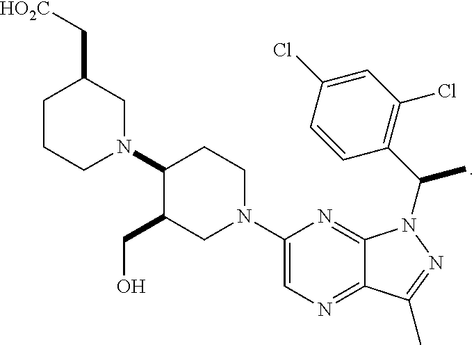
C1(N2CC(C[HO2C])CCC2)C(CO)CN(C2=CN=C3C(=N2)N(C(C)C2=C(Cl)C=C(Cl)C=C2)N=C3C)CC1
